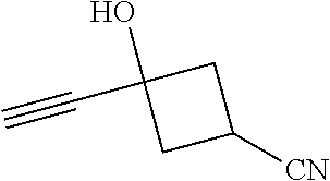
C#CC1(O)CC([CN])C1
